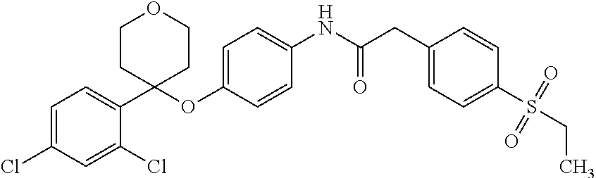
C1=CC(OC2(C3=CC=C(Cl)C=C3Cl)CCOCC2)=CC=C1NC(CC1=CC=C(S(CC)(=O)=O)C=C1)=O
